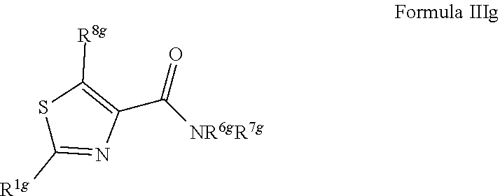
C(C1=C([R8g])SC([R1g])=N1)(=O)[NR6gR7g]
